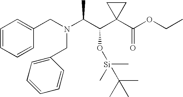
C1=CC=CC(CN(C(C(C2(C(OCC)=O)CC2)O[Si](C)(C)C(C)(C)C)C)CC2=CC=CC=C2)=C1
